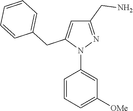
N1(C2=CC([OMe])=CC=C2)N=C(CN)C=C1CC1=CC=CC=C1
